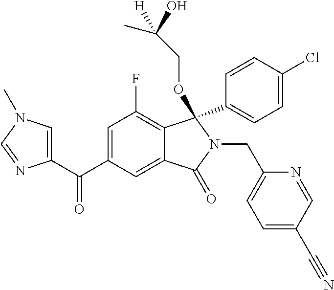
C1=C(C(=O)C2=CN(C)C=N2)C=C2C(=C1F)C(C1=CC=C(Cl)C=C1)(OCC(O)([H])C)N(CC1=CC=C(C#N)C=N1)C2=O
